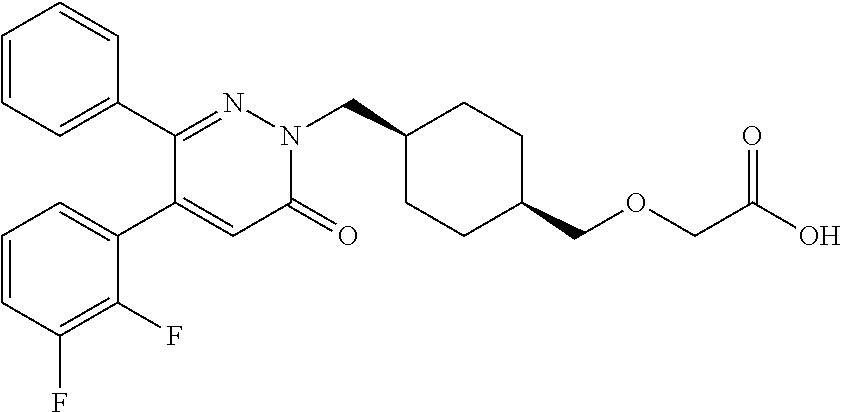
C1=CC=C(C2=NN(CC3CCC(COCC(O)=O)CC3)C(=O)C=C2C2=CC=CC(F)=C2F)C=C1
